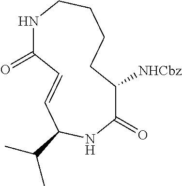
N1C(=O)C=CC(C(C)C)NC(=O)C([NHCbz])CCCC1
